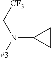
C1(N([#3])C[CF3])CC1
